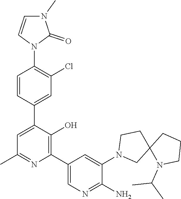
C1(C)=NC(C2=CN=C(N)C(N3CC4(CC3)N(C(C)C)CCC4)=C2)=C(O)C(C2=CC(Cl)=C(N3C(=O)N(C)C=C3)C=C2)=C1
